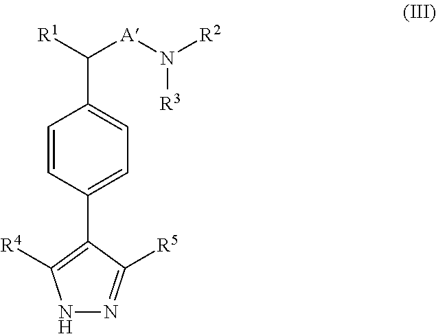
C1(C2=C([R4])NN=C2[R5])=CC=C(C([A]N([R2])[R3])[R1])C=C1
